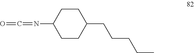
O=C=NC1CCC(CCCCC)CC1
